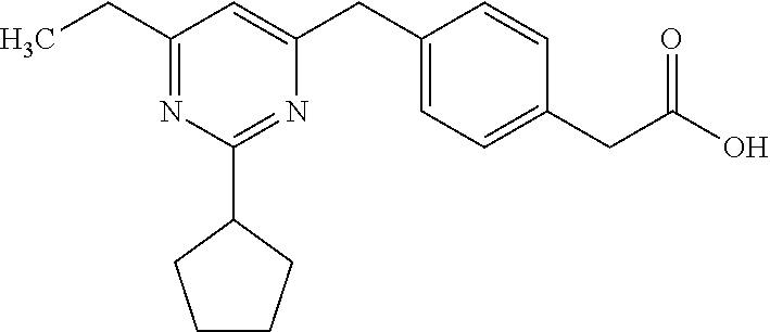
C1CCC(C2=NC(CC3=CC=C(CC(O)=O)C=C3)=CC(CC)=N2)C1
